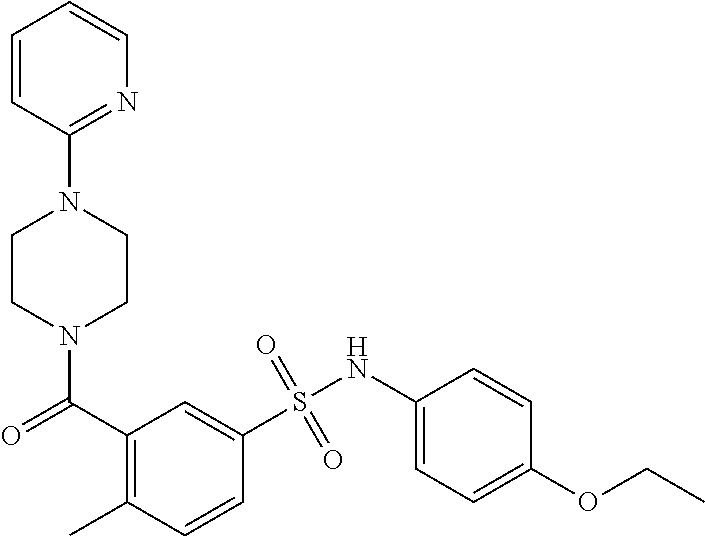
N1(C(C2=C(C)C=CC(S(NC3=CC=C(OCC)C=C3)(=O)=O)=C2)=O)CCN(C2=NC=CC=C2)CC1
